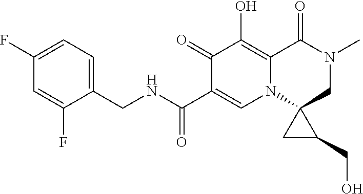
C1(F)=CC=C(CNC(C2=CN3C(=C(O)C2=O)C(=O)N(C)CC32CC2CO)=O)C(F)=C1
